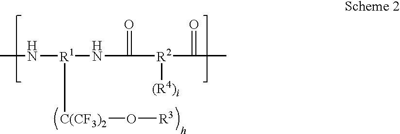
[R1](NC(=O)[R2](C(=O)C)[(R4)i])(NC)[C(CF3)2]O[R3]
